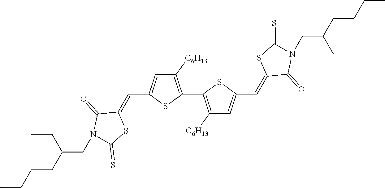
C1([C6H13])=C(C2=C([C6H13])C=C(C=C3C(=O)N(CC(CCCC)CC)C(=S)S3)S2)SC(C=C2C(=O)N(CC(CCCC)CC)C(=S)S2)=C1
